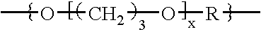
COCO[R]C
